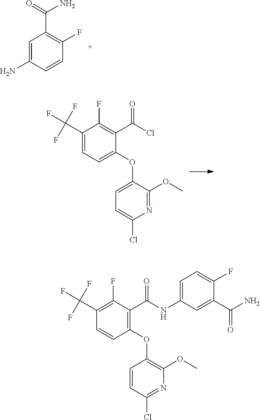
C1=C(N)C=CC(F)=C1C(=O)N.C1=C(C(F)(F)F)C(F)=C(C(=O)Cl)C(OC2=CC=C(Cl)N=C2OC)=C1.C1=CC(OC2=C(OC)N=C(Cl)C=C2)=C(C(=O)NC2=CC=C(F)C(C(N)=O)=C2)C(F)=C1C(F)(F)F
